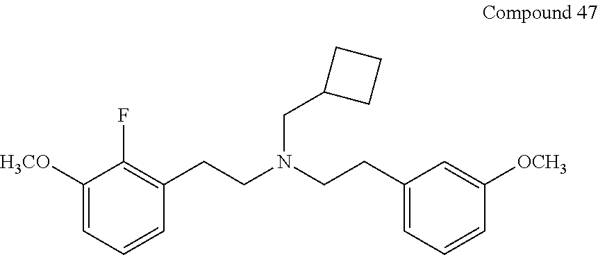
C1([H3CO])=CC=CC(CCN(CCC2=CC=CC([OCH3])=C2)CC2CCC2)=C1F
